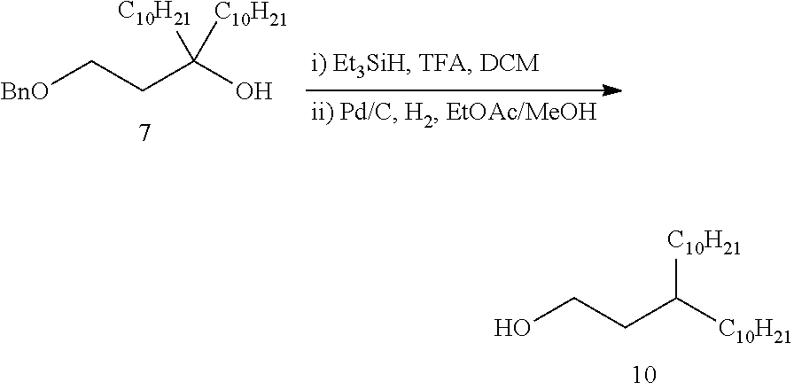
[BnO]CCC(O)([C10H21])[C10H21].OCCC([C10H21])[C10H21]
